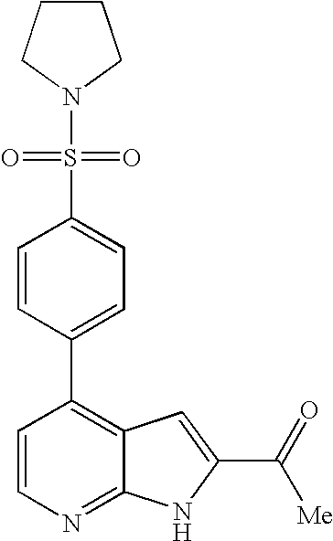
C1=CN=C2C(=C1C1=CC=C(S(N3CCCC3)(=O)=O)C=C1)C=C(C(=O)[Me])N2
